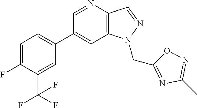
C1(C2=CC=C(F)C(C(F)(F)F)=C2)=CC2=C(C=NN2CC2=NC(C)=NO2)N=C1
